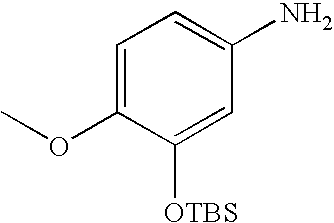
C1=C(OC)C([OTBS])=CC(N)=C1
